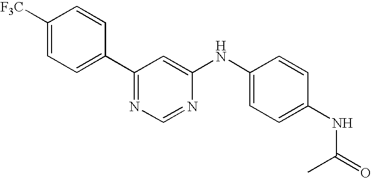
[F3C]C1=CC=C(C2=NC=NC(NC3=CC=C(NC(=O)C)C=C3)=C2)C=C1
